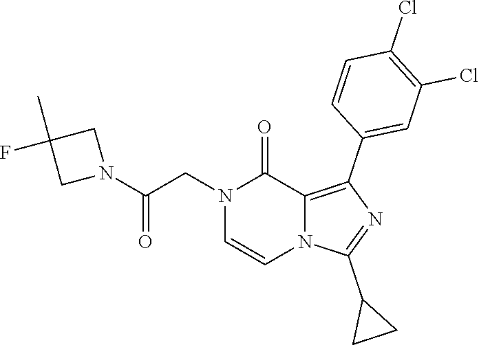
N1(CC(N2CC(C)(F)C2)=O)C=CN2C(=C(C3=CC(Cl)=C(Cl)C=C3)N=C2C2CC2)C1=O
